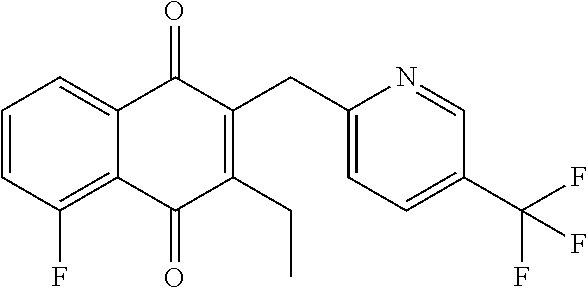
C1=CC(F)=C2C(=C1)C(=O)C(CC1=CC=C(C(F)(F)F)C=N1)=C(CC)C2=O
